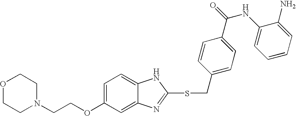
O1CCN(CCOC2=CC=C3C(=C2)N=C(SCC2=CC=C(C(NC4=CC=CC=C4N)=O)C=C2)N3)CC1
